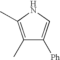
C1(C)=C(C)NC=C1[Ph]
